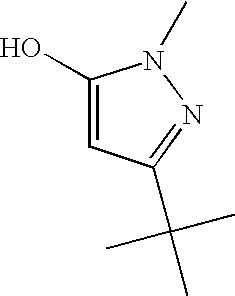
C1(O)=CC(C(C)(C)C)=NN1C
